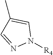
N1([R4])C=C(C)C=N1
